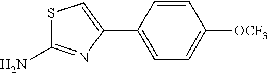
S1C(N)=NC(C2=CC=C([OCF3])C=C2)=C1
